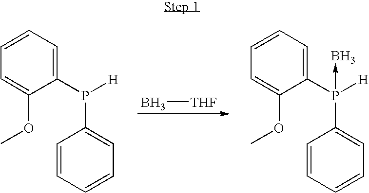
C1=CC=CC=C1P(C1=CC=CC=C1OC)[H].C1=CC=CC=C1P(C1=CC=CC=C1OC)([H])->B.B[THF]
